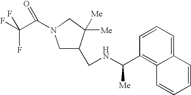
C1=CC(C([Me])NCC2CN(C(=O)C(F)(F)F)CC2([Me])[Me])=C2C(=C1)C=CC=C2
